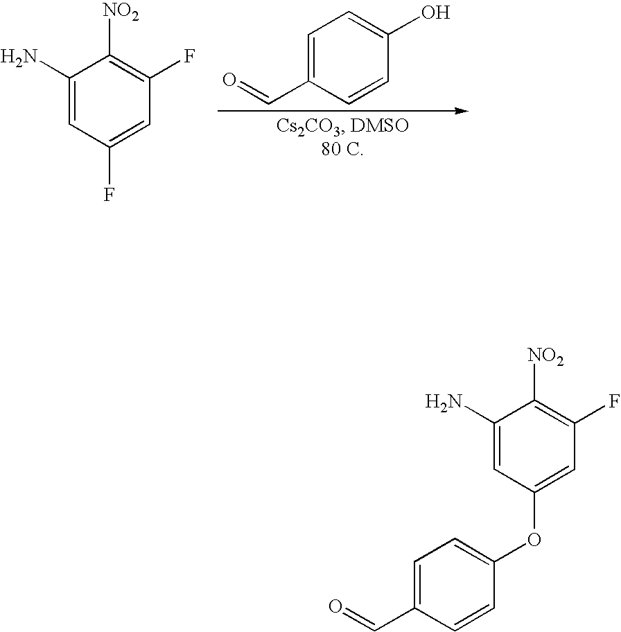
C1(N)=CC(F)=CC(F)=C1[NO2].C1=C(C=O)C=CC(O)=C1.C1(N)=CC(OC2=CC=C(C=O)C=C2)=CC(F)=C1[NO2]
